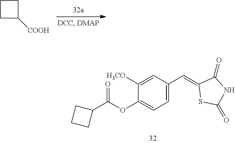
C1([COOH])CCC1.C1([H3CO])=CC(C=C2SC(=O)NC2=O)=CC=C1OC(C1CCC1)=O
